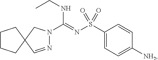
C1(S(N=C(N2N=CC3(C2)CCCC3)NCC)(=O)=O)=CC=C([NH2])C=C1
